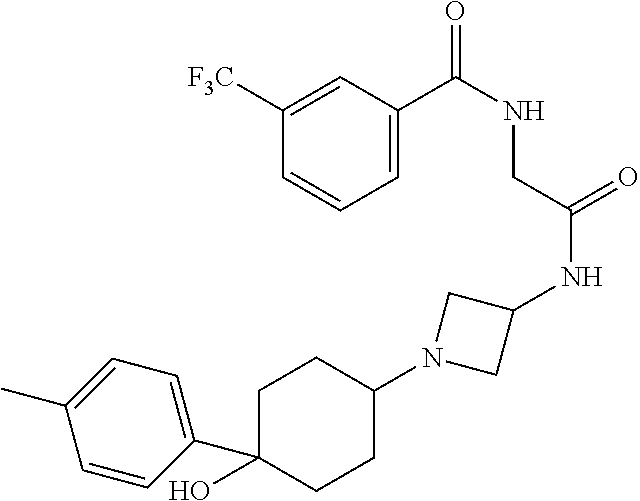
C1C(C2=CC=C(C)C=C2)(O)CCC(N2CC(NC(=O)CNC(=O)C3=CC=CC([F3C])=C3)C2)C1
